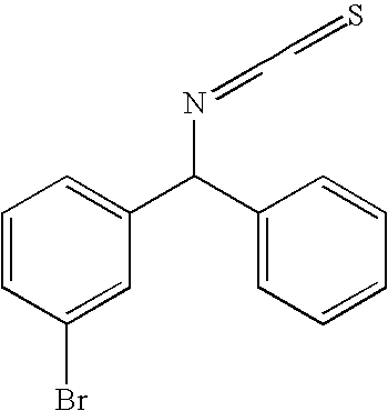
C1=CC(Br)=CC(C(C2=CC=CC=C2)N=CCC=S)=C1
